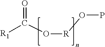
O=C([R1])O[R]OP
